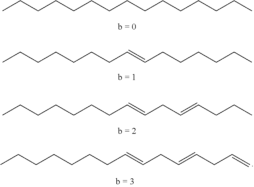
CCCCCCCC=CCCCCCC.CCCCCCCC=CCC=CCCC.CCCCCCCC=CCC=CCC=C.CCCCCCCCCCCCCCC
